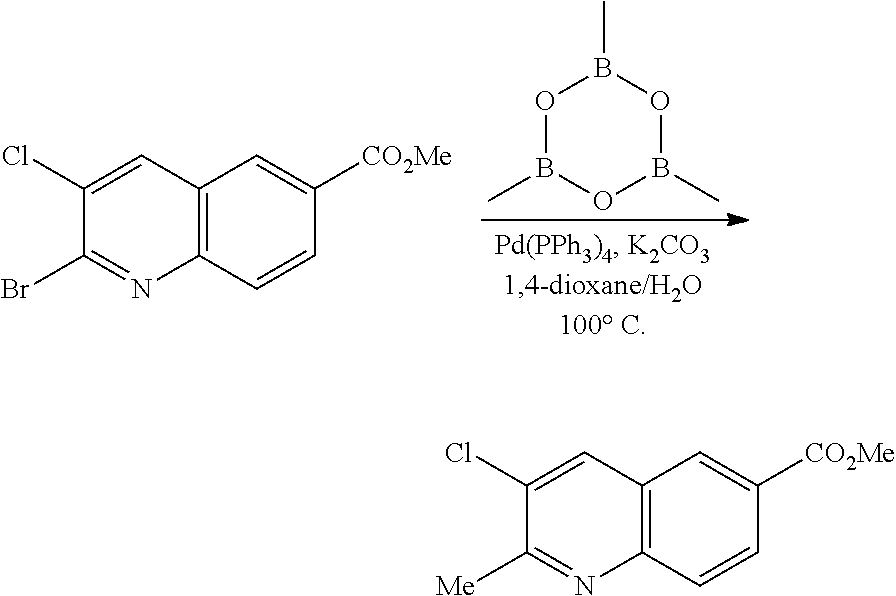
C1(Cl)=CC2=C(N=C1Br)C=CC([CO2Me])=C2.O1B(C)OB(C)OB1C.C1(Cl)=CC2=C(N=C1[Me])C=CC([CO2Me])=C2
